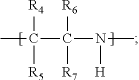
[R4]C([R5])(C([R6])([R7])N([H])C)C
